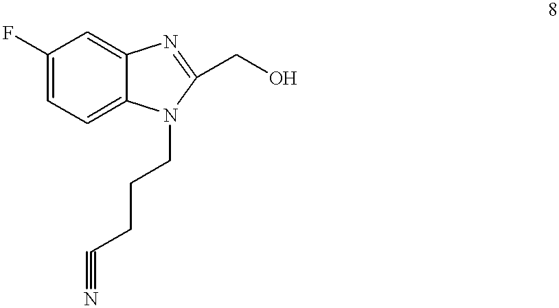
C1(F)=CC=C2C(=C1)N=C(CO)N2CCCC#N
